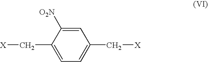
C1=C([O2N])C(C[X])=CC=C1C[X]
